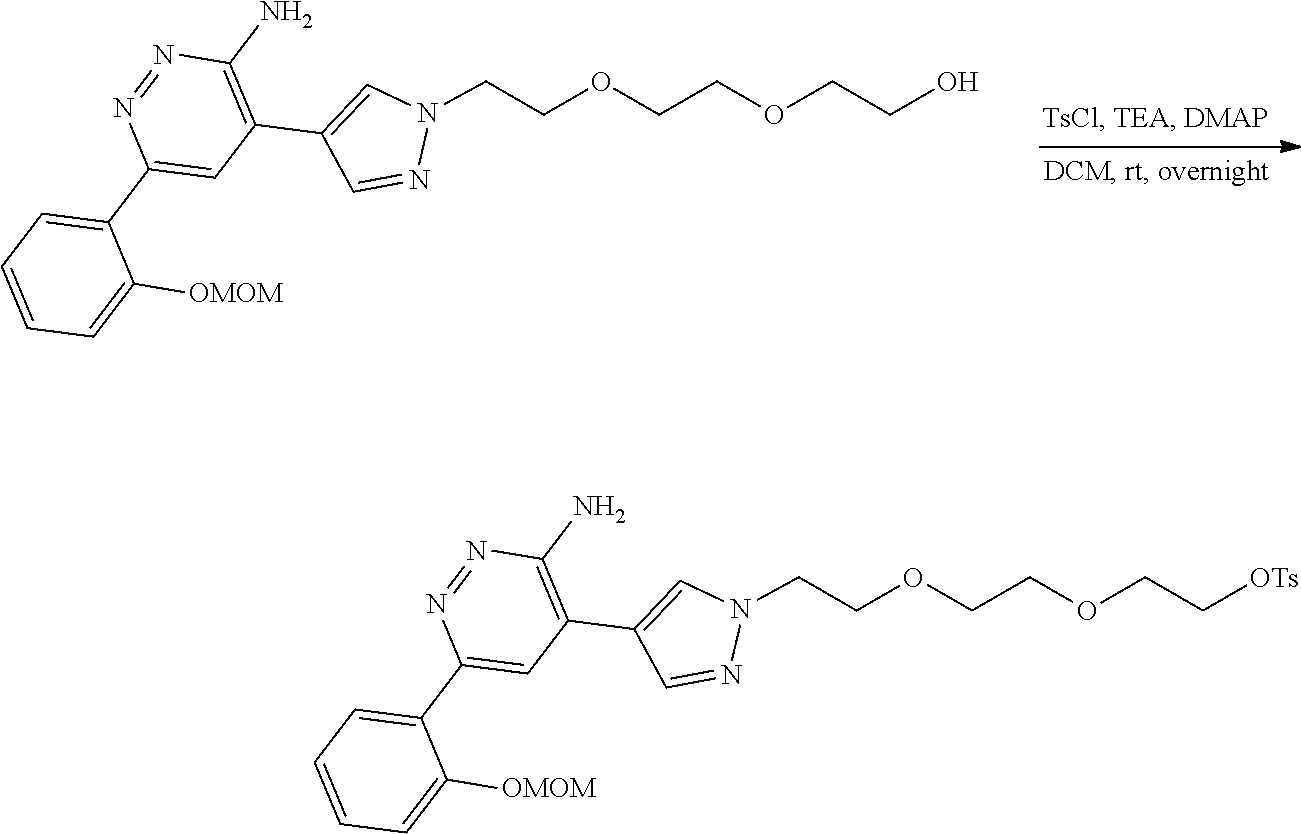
C1=CC=C([OMOM])C(C2=CC(C3=CN(CCOCCOCCO)N=C3)=C(N)N=N2)=C1.C1=CC=C([OMOM])C(C2=CC(C3=CN(CCOCCOCC[OTs])N=C3)=C(N)N=N2)=C1
